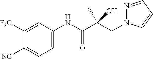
C1=C(NC(C(CN2N=CC=C2)(C)O)=O)C=C([F3C])C([NC])=C1
